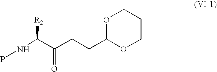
N(C(C(CCC1OCCCO1)=O)[R2])P
